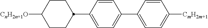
C1(C2CCC([CnH2n+1O])CC2)=CC=C(C2=CC=C([CmH2m+1])C=C2)C=C1
